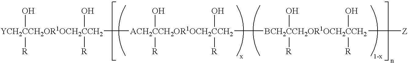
[YCH2CCH2OR1OCH2CCH2]([ACH2CCH2OR1OCH2CCH2]([BCH2CCH2OR1OCH2CCH2]([Z])(O)([R])(O)[R])(O)([R])(O)[R])(O)([R])(O)[R]
